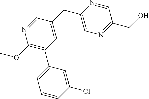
C1(OC)=C(C2=CC=CC(Cl)=C2)C=C(CC2=CN=C(CO)C=N2)C=N1
